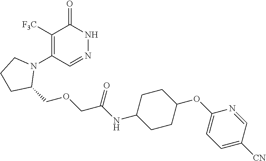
C1([F3C])=C(N2CCCC2COCC(NC2CCC(OC3=CC=C([CN])C=N3)CC2)=O)C=NNC1=O
